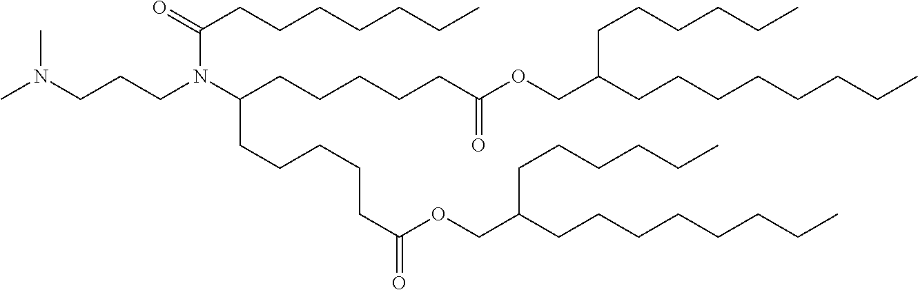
N(CCCN(C(CCCCCC(OCC(CCCCCCCC)CCCCCC)=O)CCCCCC(OCC(CCCCCCCC)CCCCCC)=O)C(=O)CCCCCCC)(C)C
